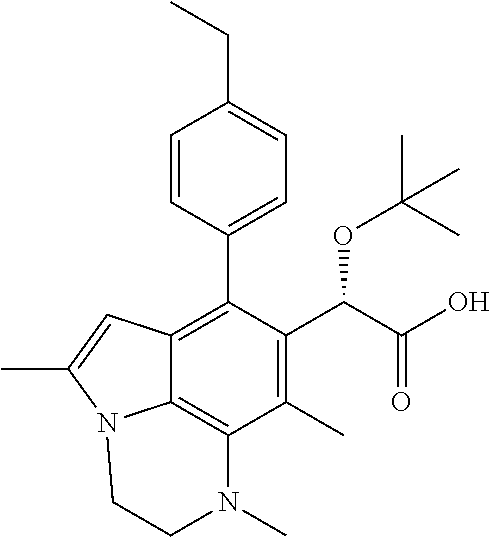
C1=CC(C2=C3C4=C(C(C)=C2C(C(=O)O)OC(C)(C)C)N(C)CCN4C(C)=C3)=CC=C1CC
